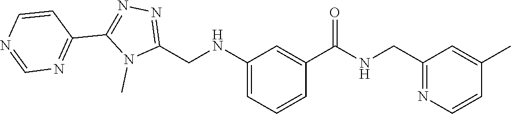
C1=NC=CC(C2=NN=C(CNC3=CC=CC(C(=O)NCC4=NC=CC(C)=C4)=C3)N2C)=N1
